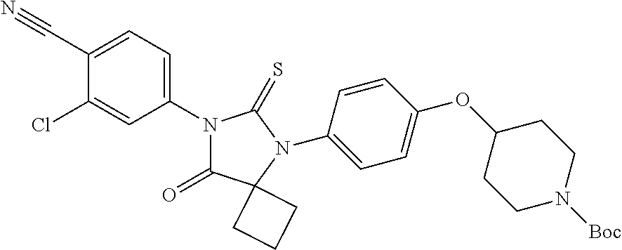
C1(C#N)=CC=C(N2C(=O)C3(N(C4=CC=C(OC5CCN([Boc])CC5)C=C4)C2=S)CCC3)C=C1Cl
